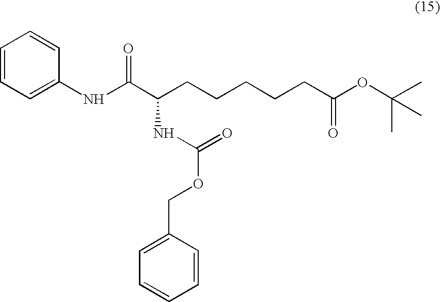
C1=CC=C(NC(C(CCCCCC(OC(C)(C)C)=O)NC(OCC2=CC=CC=C2)=O)=O)C=C1
